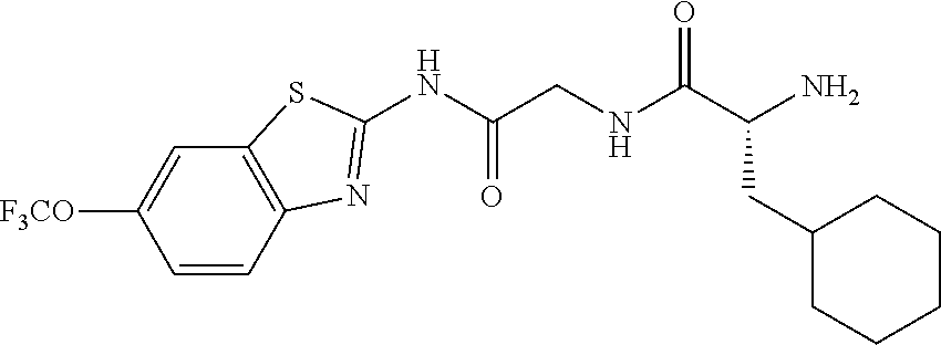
C1=CC2=C(C=C1[F3CO])SC(NC(CNC(C(N)CC1CCCCC1)=O)=O)=N2
